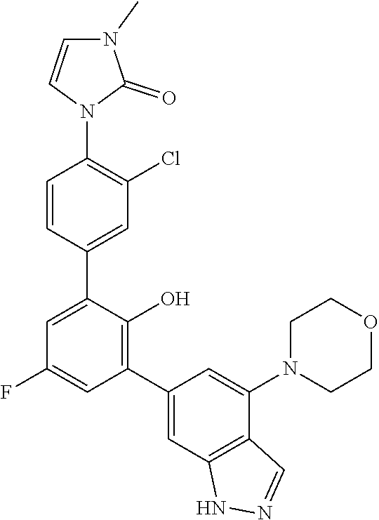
C1=CN(C2=C(Cl)C=C(C3=CC(F)=CC(C4=CC5=C(C(N6CCOCC6)=C4)C=NN5)=C3O)C=C2)C(=O)N1C
